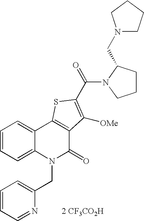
N1(CC2CCCN2C(=O)C2=C([OMe])C3=C(C4=CC=CC=C4N(CC4=CC=CC=N4)C3=O)S2)CCCC1.[2 CF3CO2H]
